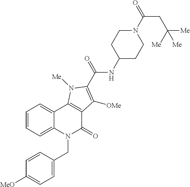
C1=CC=C2C(=C1)C1=C(C(=O)N2CC2=CC=C([MeO])C=C2)C([OMe])=C(C(NC2CCN(C(=O)CC([Me])([Me])[Me])CC2)=O)N1[Me]
